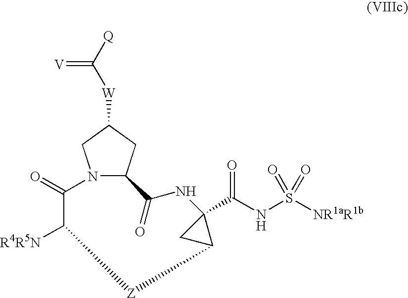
N12CC([W]C([Q])=[V])CC1C(=O)NC1(C(NS([NR1aR1b])(=O)=O)=O)CC1[Z]C([R4R5N])C2=O
